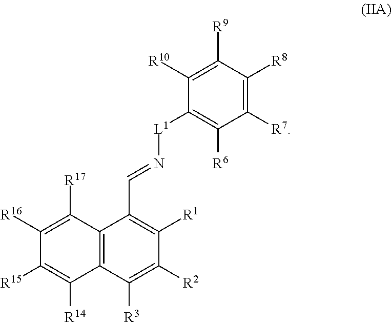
C12=C(C([R3])=C([R2])C([R1])=C1C=N[L1]C1=C([R6])C([R7])=C([R8])C([R9])=C1[R10])C([R14])=C([R15])C([R16])=C2[R17]
